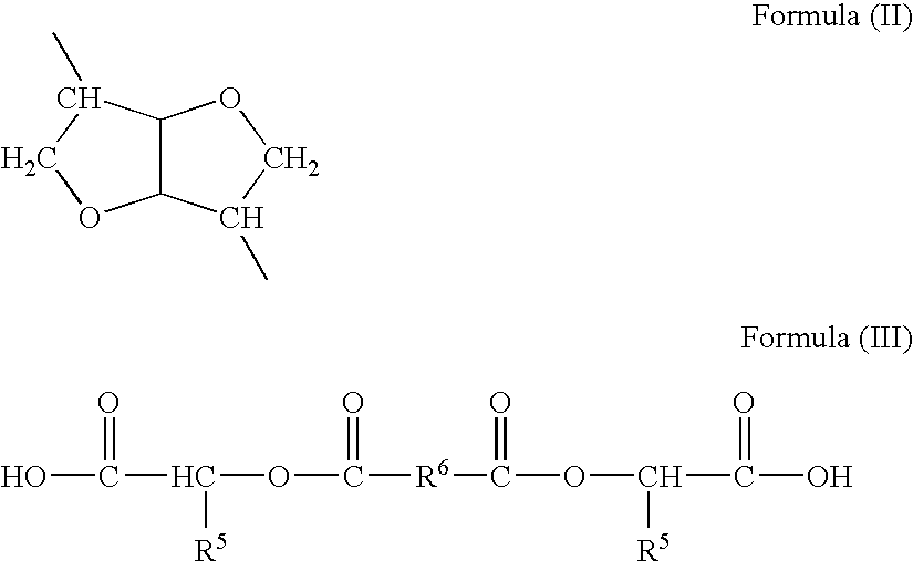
C12C(C(C)CO1)OCC2C.OC(C(OC([R6]C(OC(C(O)=O)[R5])=O)=O)[R5])=O
